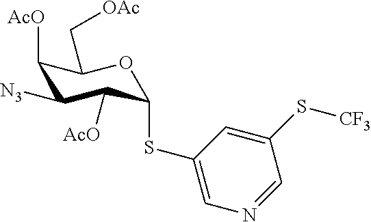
C1(SC2C([AcO])C([N3])C([AcO])C(C[OAc])O2)=CN=CC(S[CF3])=C1
